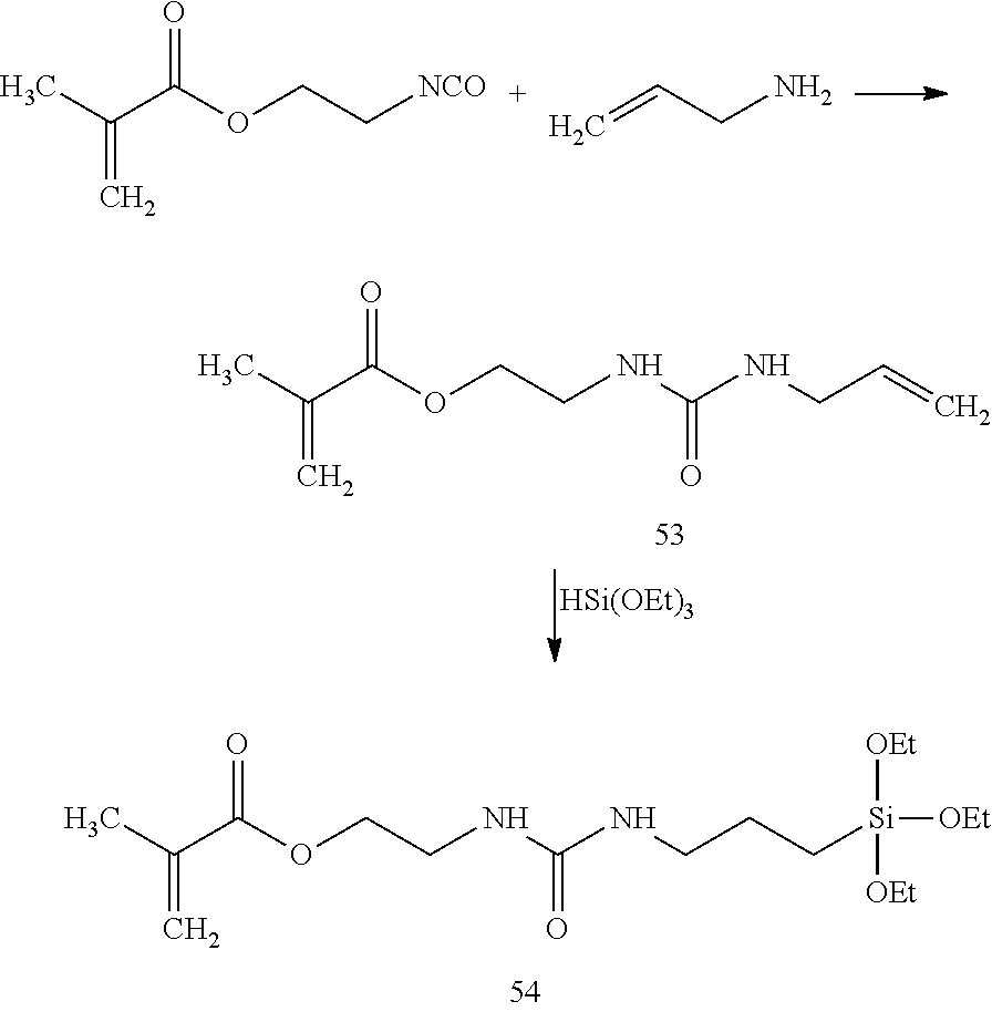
CC(C(OCCNC(NCC=C)=O)=O)=C.[HSi(OEt)3].CC(C(OCC[NCO])=O)=C.NCC=C.CC(C(OCCNC(NCCC[Si]([OEt])([OEt])[OEt])=O)=O)=C
